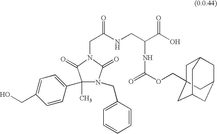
N1(CC2=CC=CC=C2)C(=O)N(CC(NCC(C(O)=O)NC(=O)OCC23CC4CC(CC(C2)C4)C3)=O)C(=O)C1(C)C1=CC=C(CO)C=C1
